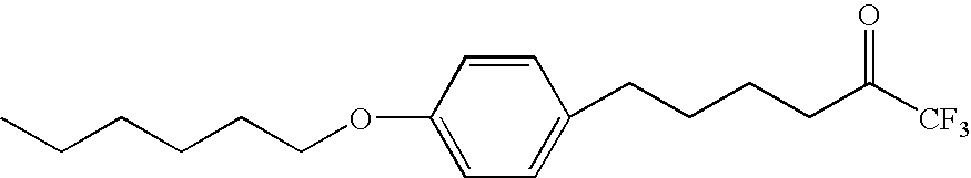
C1=CC(OCCCCCC)=CC=C1CCCCC([CF3])=O
